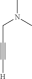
C(C#C[H])N(C)C
